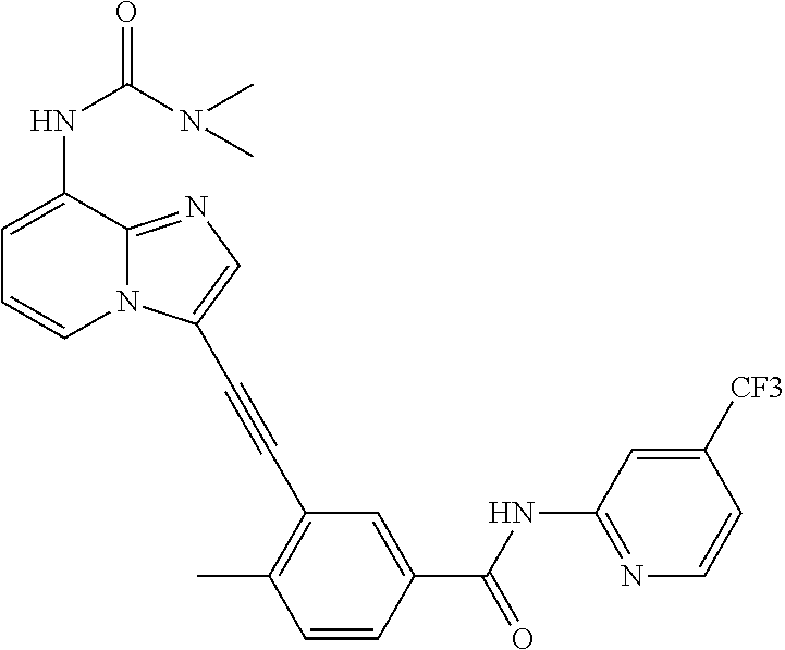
C1=C(NC(=O)N(C)C)C2=NC=C(C#CC3=C(C)C=CC(C(=O)NC4=NC=CC([CF3])=C4)=C3)N2C=C1
